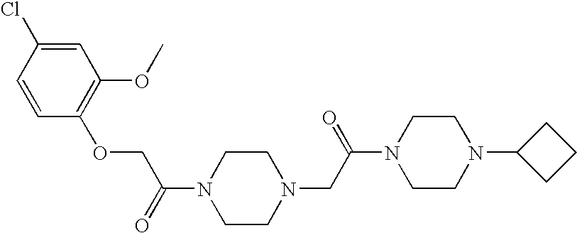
C(C(=O)N1CCN(CC(N2CCN(C3CCC3)CC2)=O)CC1)OC1=C(OC)C=C(Cl)C=C1
